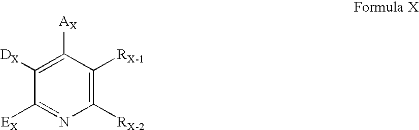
C1([RX-2])=C([RX-1])C([AX])=C([DX])C([EX])=N1
